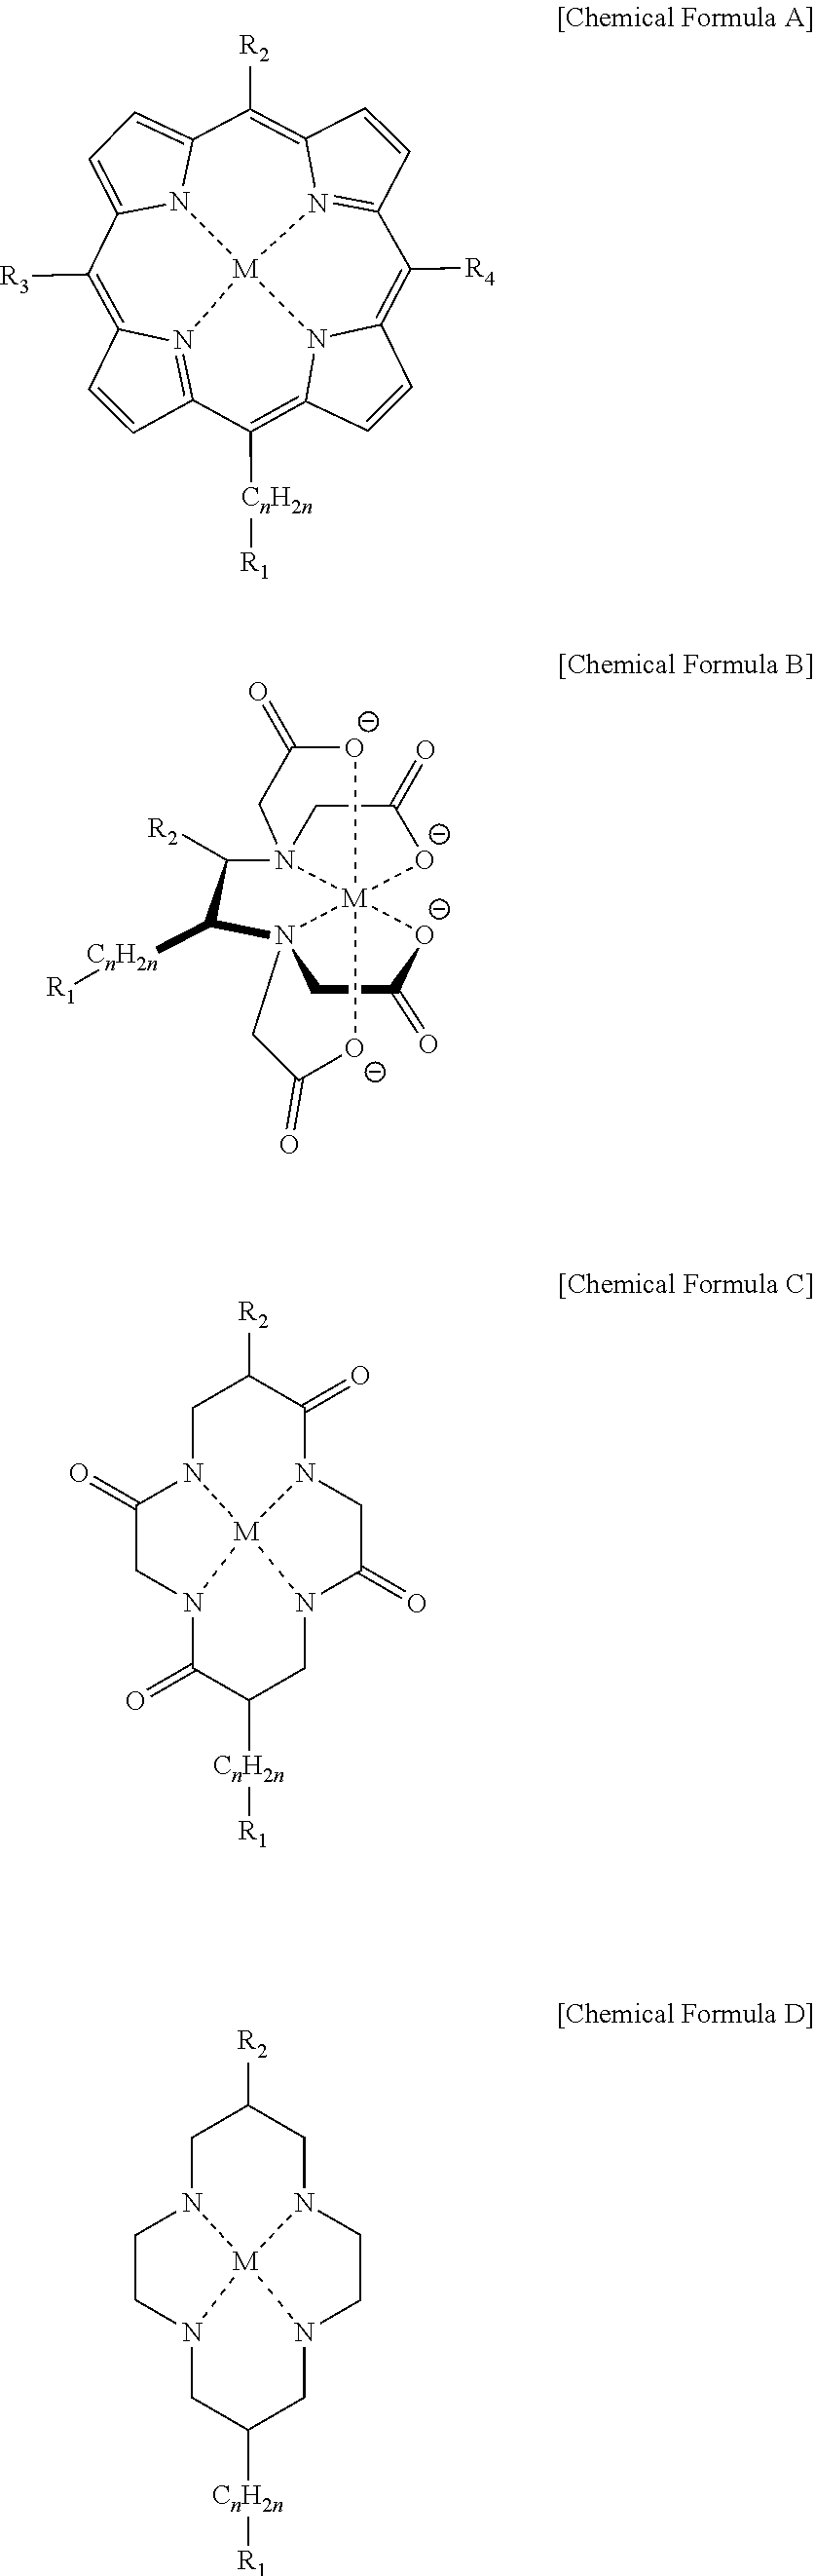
C1=CC2=N3C1=C([R3])C1=CC=C4N1[M]31N3=C(C=CC3=C4[R2])C([R4])=C3C=CC(=C2[CnH2n][R1])N31.C1(=O)CN23[M]45([O-]1)(N(CC(=O)[O-]4)(C([R2])C2[CnH2n][R1])CC(=O)[O-]5)[O-]C(=O)C3.C1N2C(=O)CN3C(=O)C([CnH2n][R1])CN4C(=O)CN(C(=O)C1[R2])[M]234.C1N2CCN3CC([CnH2n][R1])CN4CCN(CC1[R2])[M]234
